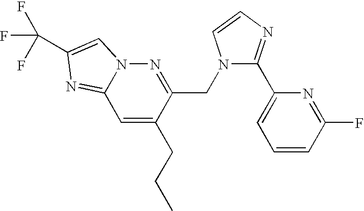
C1=C(CCC)C(CN2C(C3=CC=CC(F)=N3)=NC=C2)=NN2C1=NC(C(F)(F)F)=C2
